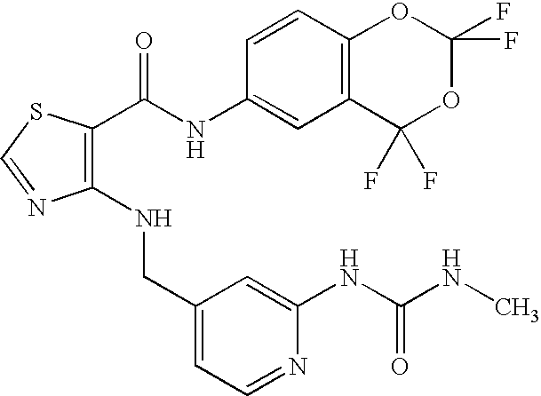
C1(NCC2=CC=NC(NC(NC)=O)=C2)=C(C(NC2=CC3=C(C=C2)OC(F)(F)OC3(F)F)=O)SC=N1
